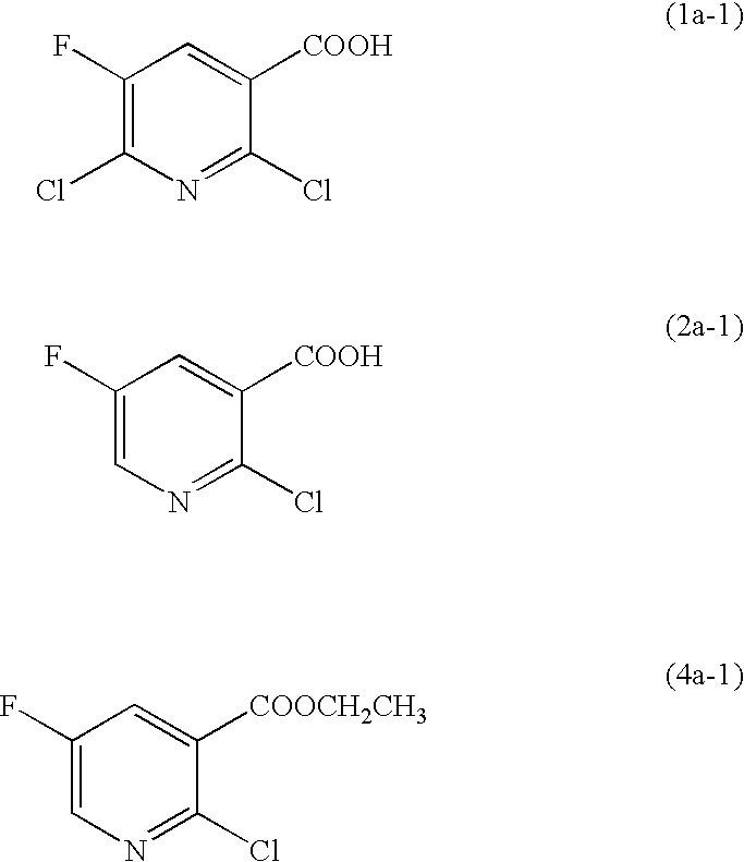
C1(F)=C(Cl)N=C(Cl)C([COOH])=C1.C1(F)=CN=C(Cl)C([COOH])=C1.C1(F)=CN=C(Cl)C([COOCH2CH3])=C1
